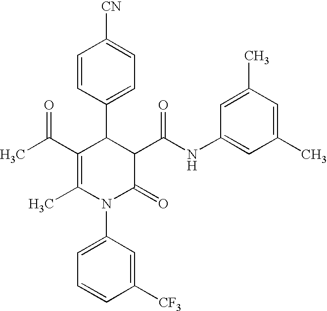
C1=CC(C2C(C(C)=O)=C(C)N(C3=CC=CC([CF3])=C3)C(=O)C2C(NC2=CC(C)=CC(C)=C2)=O)=CC=C1[CN]
